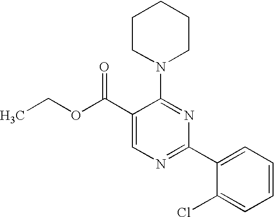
C1(C(OCC)=O)=CN=C(C2=CC=CC=C2Cl)N=C1N1CCCCC1
